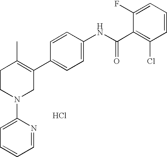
C1=CC(NC(C2=C(Cl)C=CC=C2F)=O)=CC=C1C1=C(C)CCN(C2=CC=CC=N2)C1.Cl
